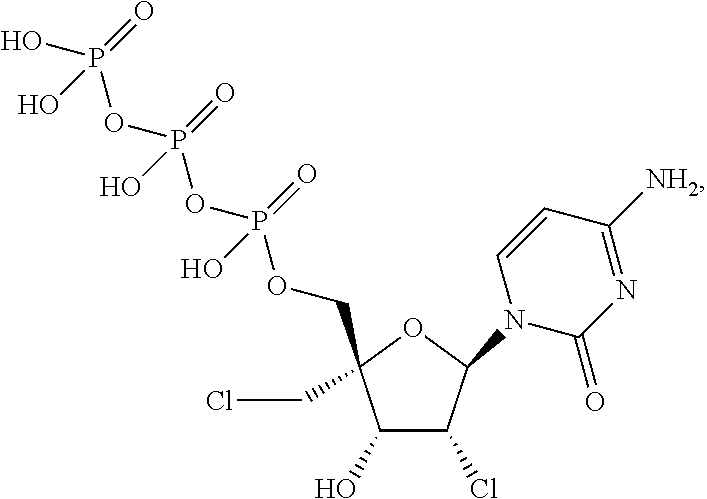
C1(O)C(Cl)C(N2C(=O)N=C([NH2])C=C2)OC1(CCl)COP(OP(OP(O)(=O)O)(=O)O)(=O)O
